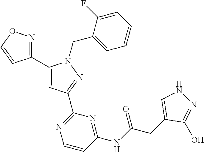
C1(C2=CC(C3=NC=CC(NC(CC4=CNN=C4O)=O)=N3)=NN2CC2=CC=CC=C2F)=NOC=C1
